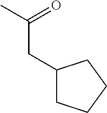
CC(=O)CC1CCCC1
